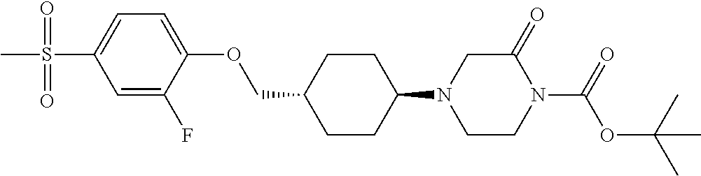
C1CC(N2CCN(C(OC(C)(C)C)=O)C(=O)C2)CCC1COC1=CC=C(S(=O)(=O)C)C=C1F
